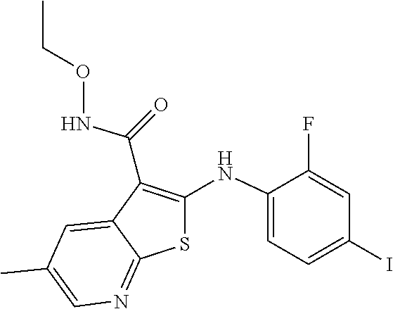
C1(F)=CC(I)=CC=C1NC1=C(C(NOCC)=O)C2=CC(C)=CN=C2S1
